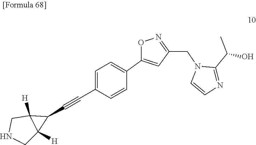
C1(C(O)C)=NC=CN1CC1=NOC(C2=CC=C(C#CC3C4([H])CNCC43[H])C=C2)=C1
